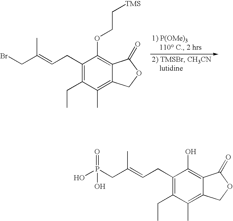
C1(CC=C(CBr)C)=C(CC)C(C)=C2C(=C1OCC[TMS])C(=O)OC2.C1(CC=C(CP(=O)(O)O)C)=C(CC)C(C)=C2C(=C1O)C(=O)OC2
